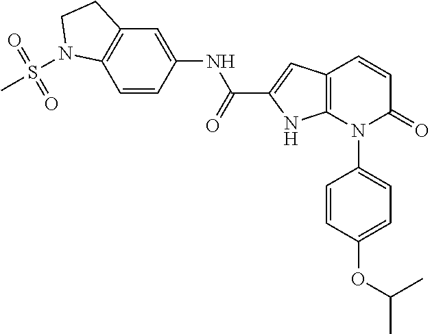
C12=C(C=CC(=O)N1C1=CC=C(OC(C)C)C=C1)C=C(C(NC1=CC3=C(C=C1)N(S(C)(=O)=O)CC3)=O)N2
